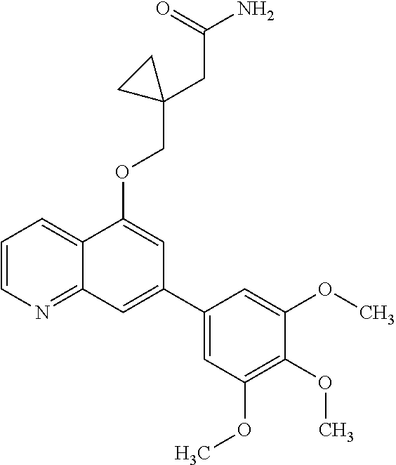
C1=CN=C2C(=C1)C(OCC1(CC(N)=O)CC1)=CC(C1=CC(OC)=C(OC)C(OC)=C1)=C2
